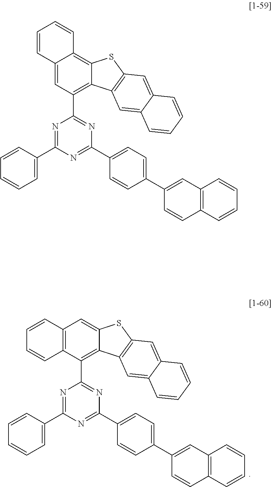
C12=C(C(C3=NC(C4=CC=C(C5=CC6=C(C=C5)C=CC=C6)C=C4)=NC(C4=CC=CC=C4)=N3)=C3C(=C1)SC1=C3C=C3C(=C1)C=CC=C3)C=CC=C2.C12=CC(C3=NC(C4=CC=C(C5=CC6=C(C=C5)C=CC=C6)C=C4)=NC(C4=CC=CC=C4)=N3)=C3C(=C1C=CC=C2)SC1=C3C=C2C(=C1)C=CC=C2
